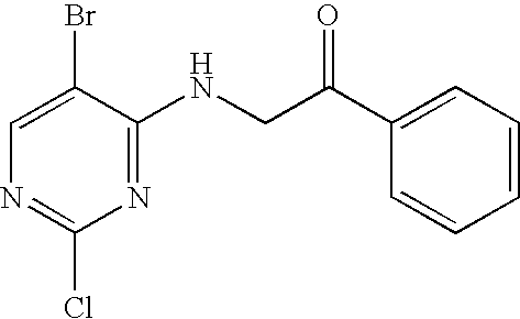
C1=C(Br)C(NCC(C2=CC=CC=C2)=O)=NC(Cl)=N1
